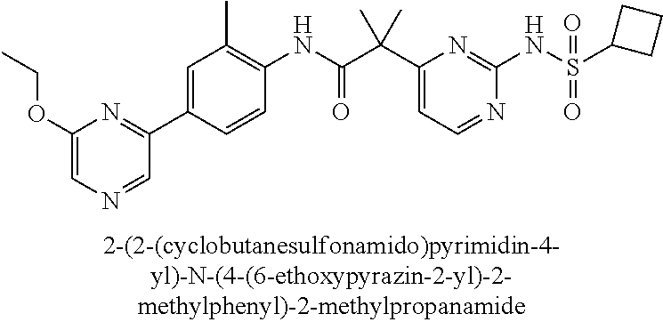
N1=CC=C(C(C(NC2=C(C)C=C(C3=NC(OCC)=CN=C3)C=C2)=O)(C)C)N=C1NS(=O)(=O)C1CCC1
